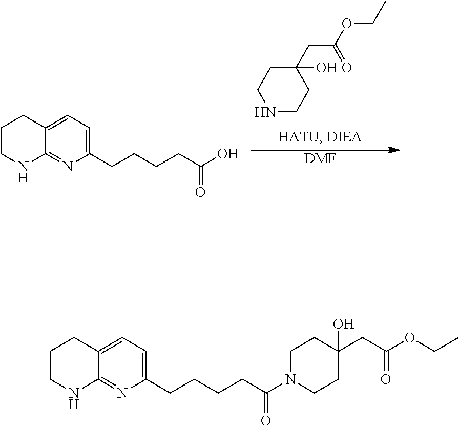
C1(CC(OCC)=O)(O)CCNCC1.[DMF].C1CNC2=NC(CCCCC(O)=O)=CC=C2C1.C1CNC2=NC(CCCCC(N3CCC(CC(OCC)=O)(O)CC3)=O)=CC=C2C1
